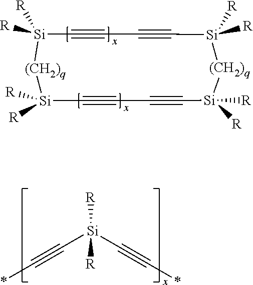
[Si]1([R])([R])C#CC#C[Si]([R])([R])[(CH2)q][Si]([R])([R])C#CC#C[Si]([R])([R])[(CH2)q]1.[Si](C#C*)(C#C*)([R])[R]
